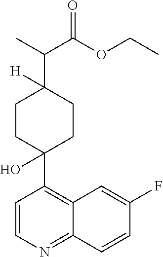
C1CC(O)(C2=C3C(=NC=C2)C=CC(F)=C3)CCC1(C(C)C(OCC)=O)[H]
